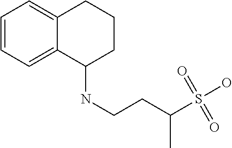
N(CCC(S(O)(=O)=O)C)C1CCCC2=CC=CC=C12
